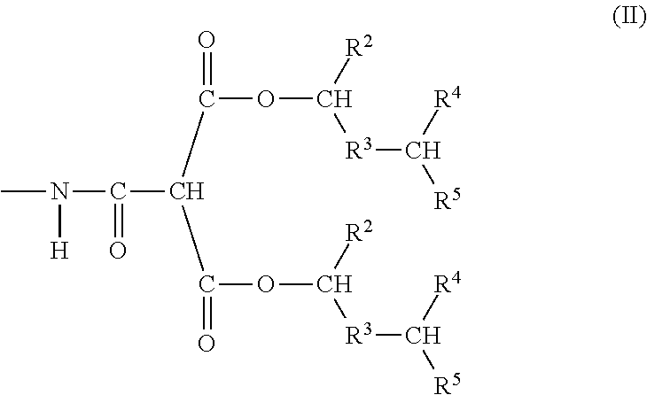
CN(C(C(C(=O)OC([R2])[R3]C([R4])[R5])C(=O)OC([R2])[R3]C([R4])[R5])=O)[H]
